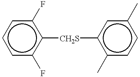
c1cc(F)c([CH2S]c2c(C)ccc(C)c2)c(F)c1
